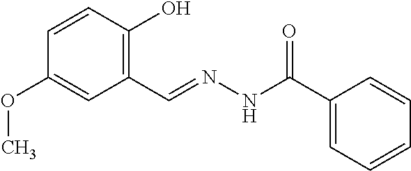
C1=CC(O)=C(C=NNC(C2=CC=CC=C2)=O)C=C1OC
